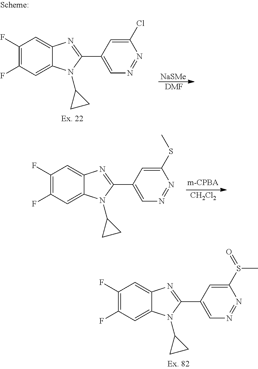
C1(F)=C(F)C=C2C(=C1)N=C(C1=CN=NC(Cl)=C1)N2C1CC1.[NaSMe].[DMF].C1(F)=C(F)C=C2C(=C1)N=C(C1=CN=NC(SC)=C1)N2C1CC1.[CH2Cl2].C1(F)=C(F)C=C2C(=C1)N=C(C1=CN=NC(S(=O)C)=C1)N2C1CC1
